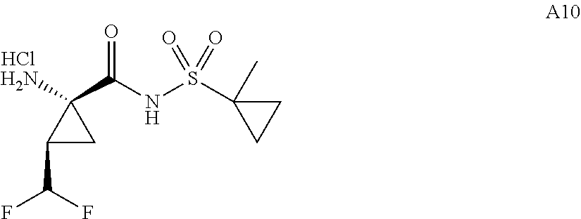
Cl.C1(C(F)F)CC1(N)C(NS(=O)(=O)C1(C)CC1)=O
